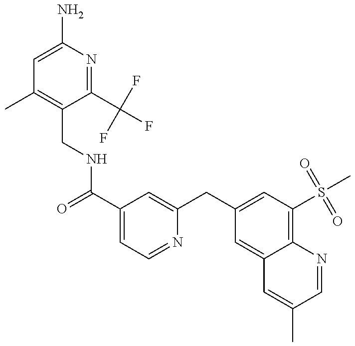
C1=C(N)N=C(C(F)(F)F)C(CNC(C2=CC=NC(CC3=CC(S(C)(=O)=O)=C4C(=C3)C=C(C)C=N4)=C2)=O)=C1C
